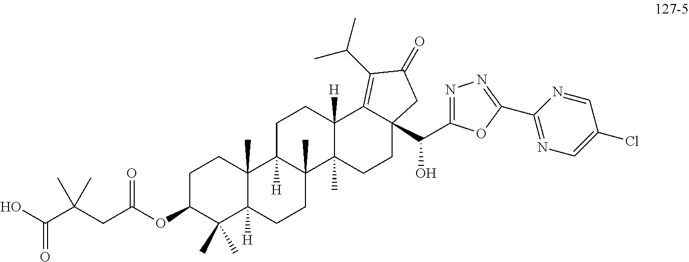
C1C(OC(CC(C(O)=O)(C)C)=O)C(C)(C)C2([H])C(C)(C1)C1([H])C(C)(CC2)C2(C)C([H])(CC1)C1=C(C(C)C)C(=O)CC1(C(C1=NN=C(C3=NC=C(Cl)C=N3)O1)O)CC2
